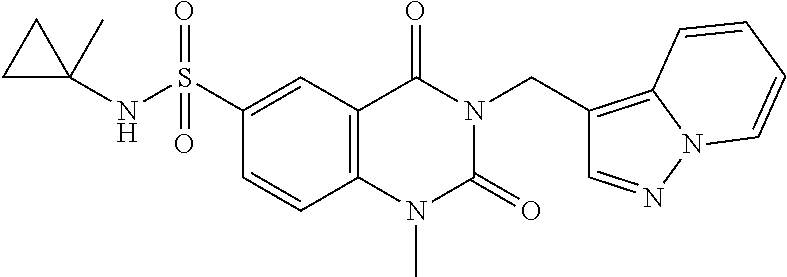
C1=CC2=C(C=C1S(NC1(C)CC1)(=O)=O)C(=O)N(CC1=C3N(N=C1)C=CC=C3)C(=O)N2C
